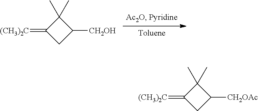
C1(C)(C)C([CH2OAc])CC1=[(CH3)2C].C1(C)(C)C([CH2OH])CC1=[(CH3)2C]
